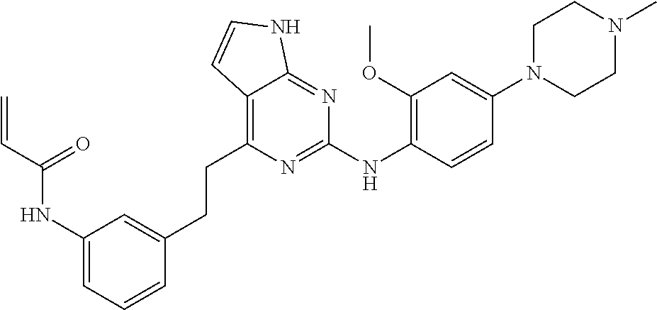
C=CC(NC1=CC=CC(CCC2=C3C(=NC(NC4=C(OC)C=C(N5CCN(C)CC5)C=C4)=N2)NC=C3)=C1)=O
